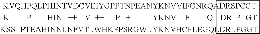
[K].P.[HIN].[V].P.[YKNV].F.P.C1CCC1
